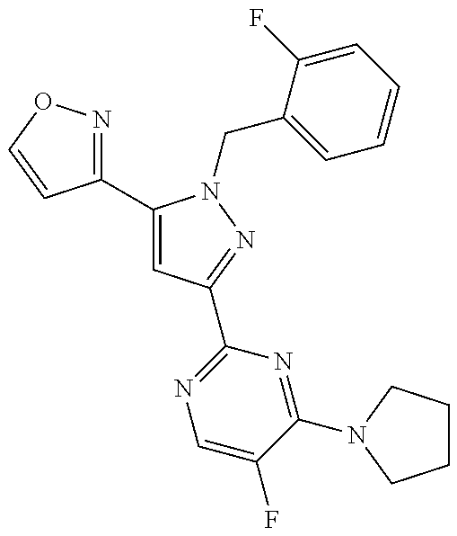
C1(C2=CC(C3=NC=C(F)C(N4CCCC4)=N3)=NN2CC2=CC=CC=C2F)=NOC=C1
